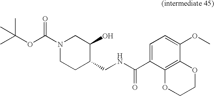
N1(C(OC(C)(C)C)=O)CCC(CNC(C2=CC=C(OC)C3=C2OCCO3)=O)C(O)C1
